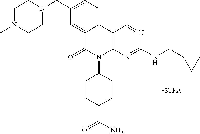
C1N(C)CCN(CC2=CC=C3C(=C2)C(=O)N(C2CCC(C(N)=O)CC2)C2=C3C=NC(NCC3CC3)=N2)C1
